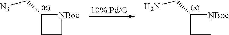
[10% Pd/C].C1C[NBoc]C1C[N3].C1C[NBoc]C1CN
